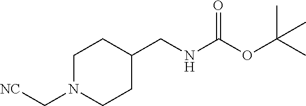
C1N(C[NC])CCC(CNC(OC(C)(C)C)=O)C1
